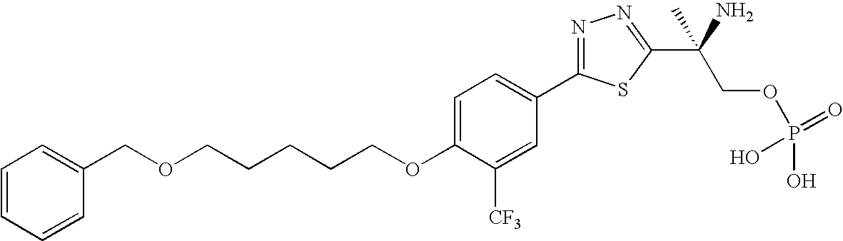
C1(COCCCCCOC2=CC=C(C3=NN=C(C(N)(COP(O)(=O)O)C)S3)C=C2[CF3])=CC=CC=C1
